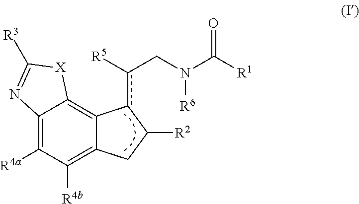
C12=C([R4a])C([R4b])=C3C(=C1[X]C([R3])=N2)c(c(CN(C([R1])=O)[R6])[R5])C([R2])C3
